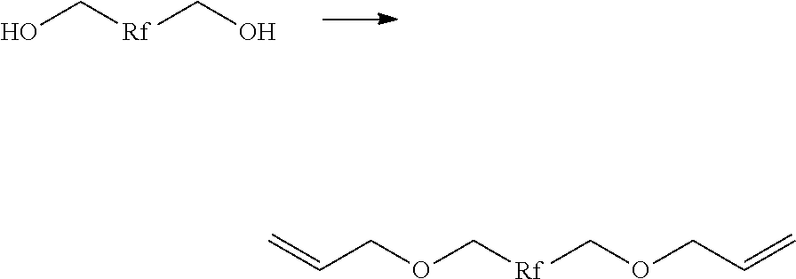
OC[Rf]CO.O(C[Rf]COCC=C)CC=C
